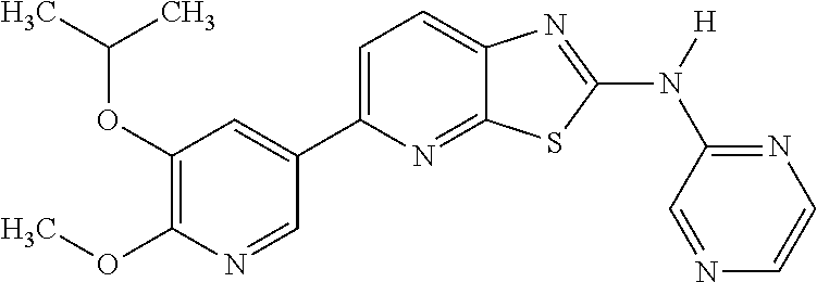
C1(OC(C)C)=C(OC)N=CC(C2=CC=C3C(=N2)SC(N([H])C2=NC=CN=C2)=N3)=C1
